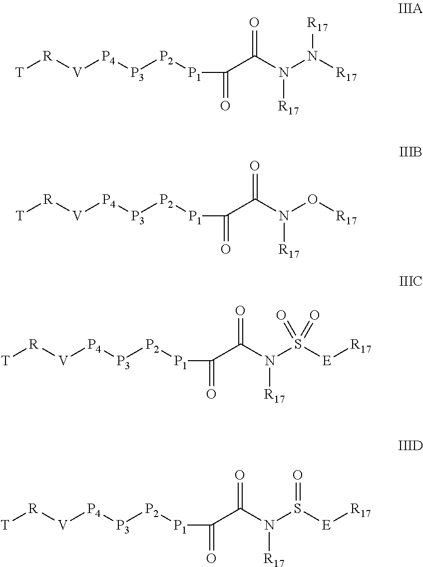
[V]([P4][P3][P2][P1]C(=O)C(N(N([R17])[R17])[R17])=O)[R][T].[V]([P4][P3][P2][P1]C(=O)C(N(O[R17])[R17])=O)[R][T].[V]([P4][P3][P2][P1]C(=O)C(N(S([E][R17])(=O)=O)[R17])=O)[R][T].[V]([P4][P3][P2][P1]C(=O)C(N(S([E][R17])=O)[R17])=O)[R][T]
